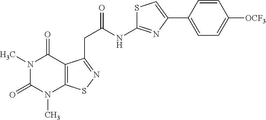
N1(C)C(=O)N(C)C2=C(C1=O)C(CC(NC1=NC(C3=CC=C([OCF3])C=C3)=CS1)=O)=NS2
